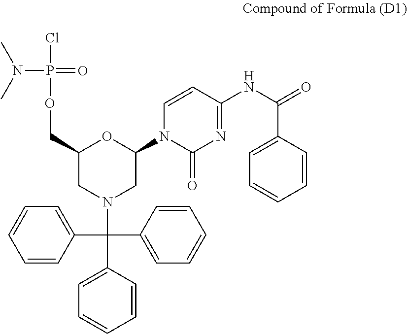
C1(COP(Cl)(N(C)C)=O)CN(C(C2=CC=CC=C2)(C2=CC=CC=C2)C2=CC=CC=C2)CC(N2C(=O)N=C(NC(=O)C3=CC=CC=C3)C=C2)O1
